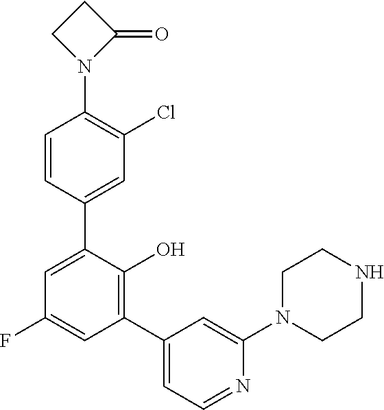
C1CN(C2=CC(C3=C(O)C(C4=CC(Cl)=C(N5C(=O)CC5)C=C4)=CC(F)=C3)=CC=N2)CCN1
